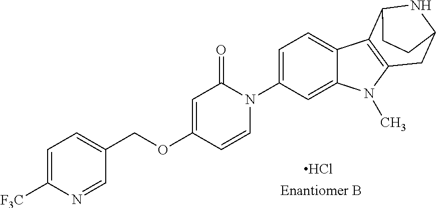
Cl.O(C1=CC(=O)N(C2=CC=C3C(=C2)N(C)C2=C3C3NC(C2)CC3)C=C1)CC1=CC=C([F3C])N=C1
